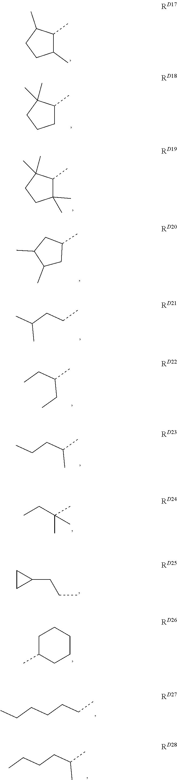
C1(C)C(C)C(C)CC1.C1C(C)C(C)(C)CC1.C1(C)(C)C(C)C(C)(C)CC1.C1(C)CC(C)CC1C.CC(CCC)C.CCC(C)CC.C(CC(C)C)C.CCC(C)(C)C.C1CC1CCC.C1C(C)CCCC1.C(CCC)CCC.C(CC(C)C)CC
